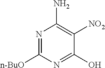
N1=C([n-BuO])N=C(O)C([NO2])=C1N
